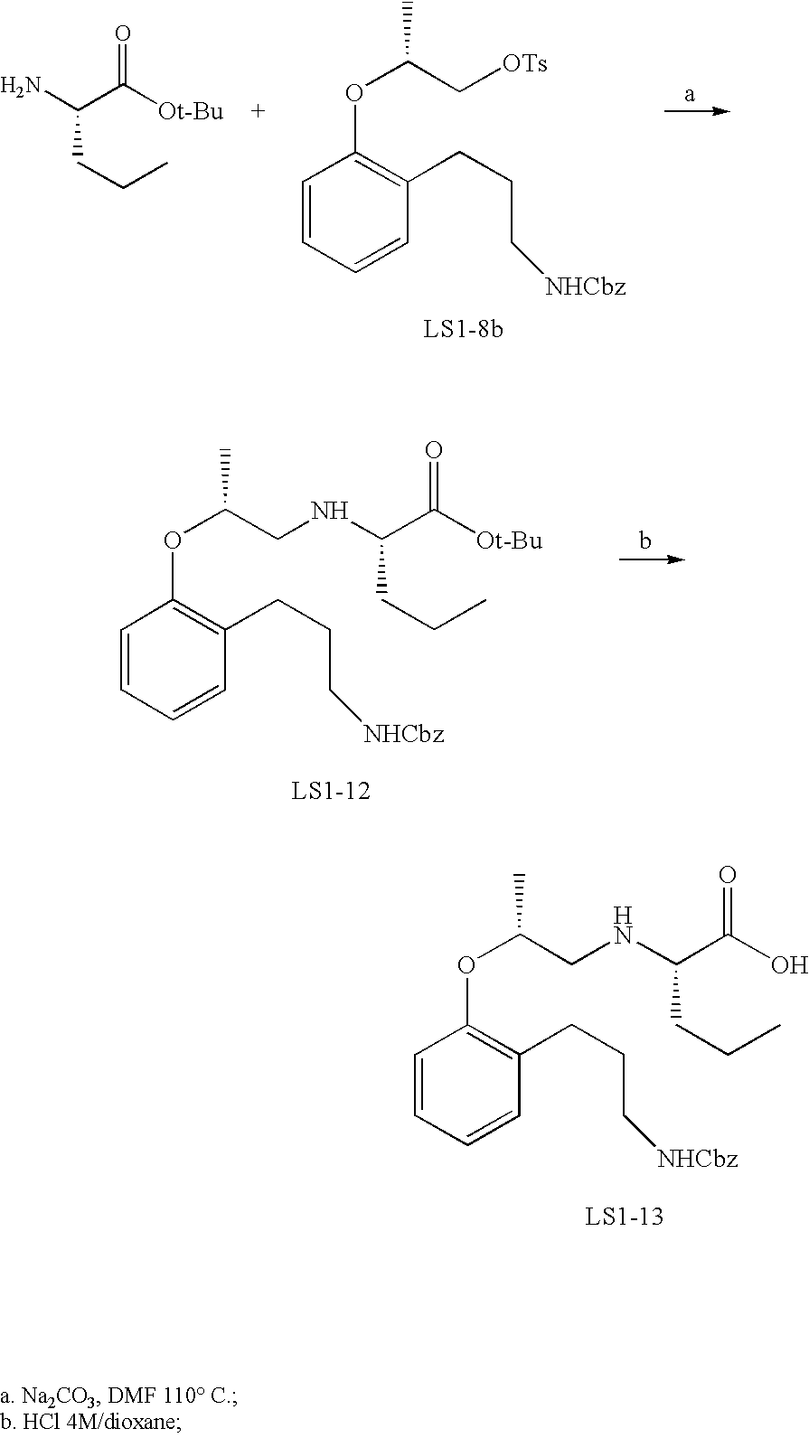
C(CCC)(C([Ot-Bu])=O)N.C1=CC=CC(CCC[NHCbz])=C1OC(C[OTs])C.C1=CC=CC(CCC[NHCbz])=C1OC(CNC(C([Ot-Bu])=O)CCC)C.C1=CC=CC(CCC[NHCbz])=C1OC(CNC(C(O)=O)CCC)C
